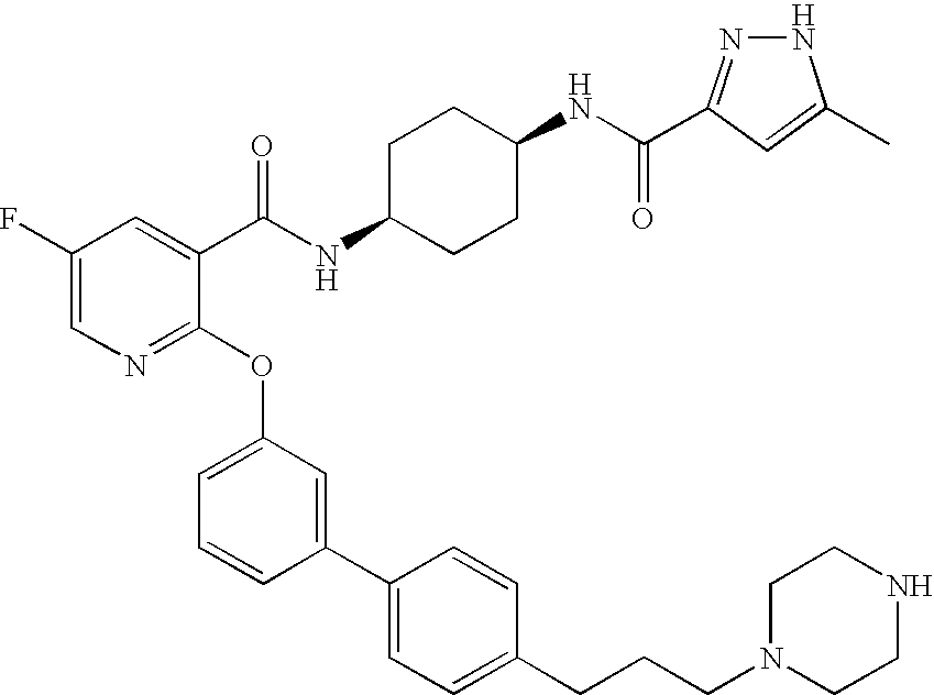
C1(F)=CN=C(OC2=CC=CC(C3=CC=C(CCCN4CCNCC4)C=C3)=C2)C(C(NC2CCC(NC(=O)C3=NNC(C)=C3)CC2)=O)=C1
